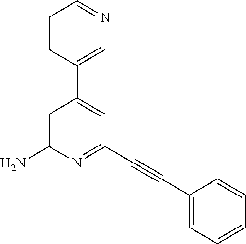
C1=CC(C2=CC(C#CC3=CC=CC=C3)=NC(N)=C2)=CN=C1
